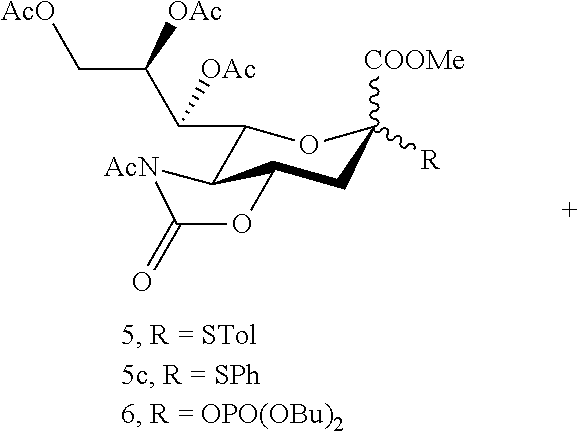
C1(C(C(C[AcO])[OAc])[OAc])C2C(CC([COOMe])([R])O1)OC(=O)[AcN]2
